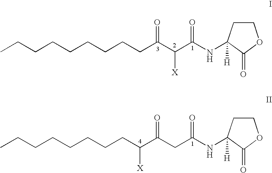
CCCCCCCCCC(C(C(NC1([H])CCOC1=O)=O)[X])=O.CCCCCCCCC(C(CC(NC1([H])CCOC1=O)=O)=O)[X]
